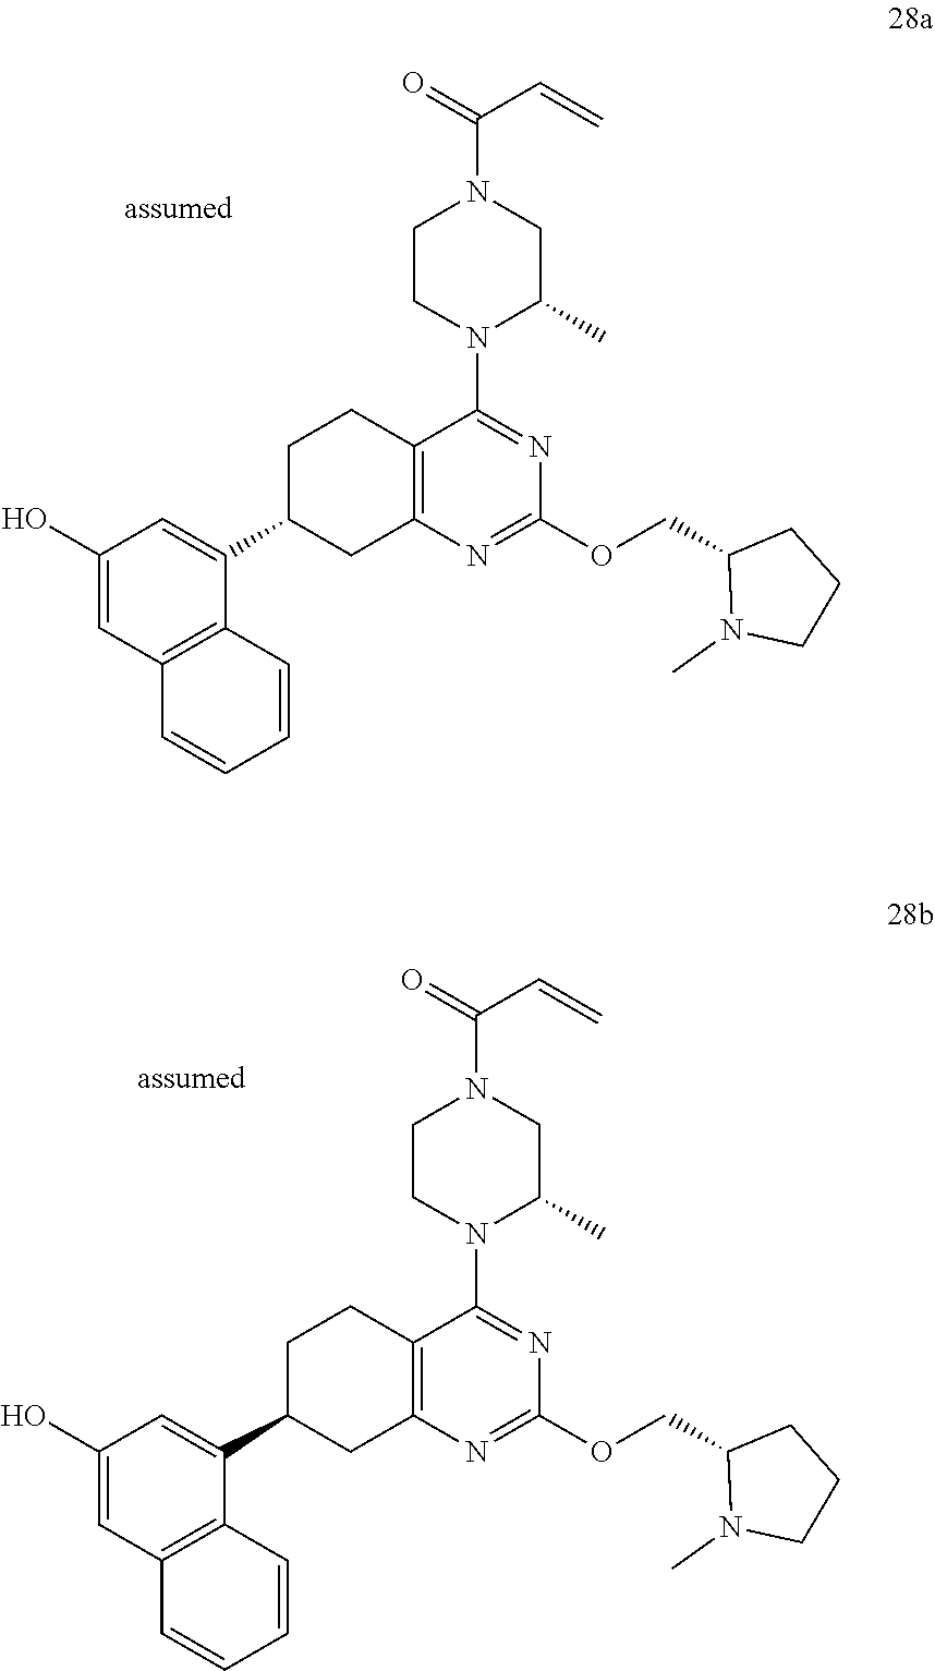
C12=C(N=C(OCC3N(C)CCC3)N=C1N1C(C)CN(C(C=C)=O)CC1)CC(C1=CC(O)=CC3=C1C=CC=C3)CC2.C12=C(N=C(OCC3N(C)CCC3)N=C1N1C(C)CN(C(C=C)=O)CC1)CC(C1=CC(O)=CC3=C1C=CC=C3)CC2
